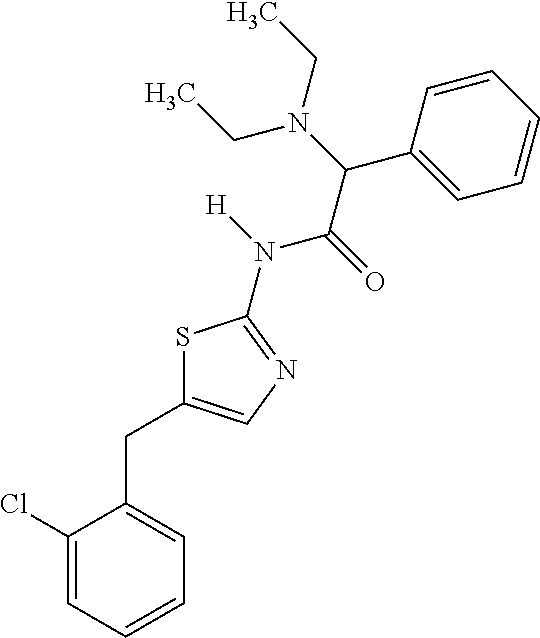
C1(Cl)=CC=CC=C1CC1=CN=C(N(C(=O)C(C2=CC=CC=C2)N(CC)CC)[H])S1
